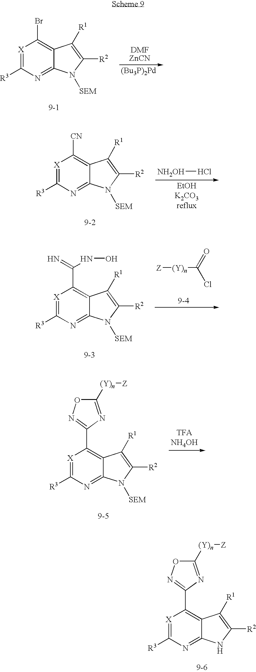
[X]1=C([R3])N=C2C(=C1Br)C([R1])=C([R2])N2[SEM].[X]1=C([R3])N=C2C(=C1[CN])C([R1])=C([R2])N2[SEM].[NH2OH]Cl.[X]1=C([R3])N=C2C(=C1C(=N)NO)C([R1])=C([R2])N2[SEM].O=C(Cl)[(Y)n][Z].[X]1=C([R3])N=C2C(=C1C1=NOC([(Y)n][Z])=N1)C([R1])=C([R2])N2[SEM].[X]1=C([R3])N=C2C(=C1C1=NOC([(Y)n][Z])=N1)C([R1])=C([R2])N2
